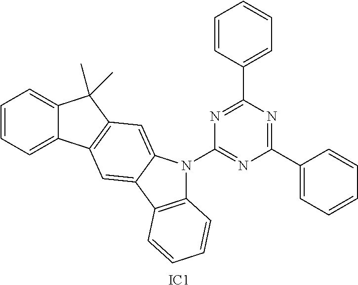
C1=CC(C2=NC(N3C4=C(C5=CC6=C(C=C35)C(C)(C)C3=CC=CC=C63)C=CC=C4)=NC(C3=CC=CC=C3)=N2)=CC=C1.[IC1]
